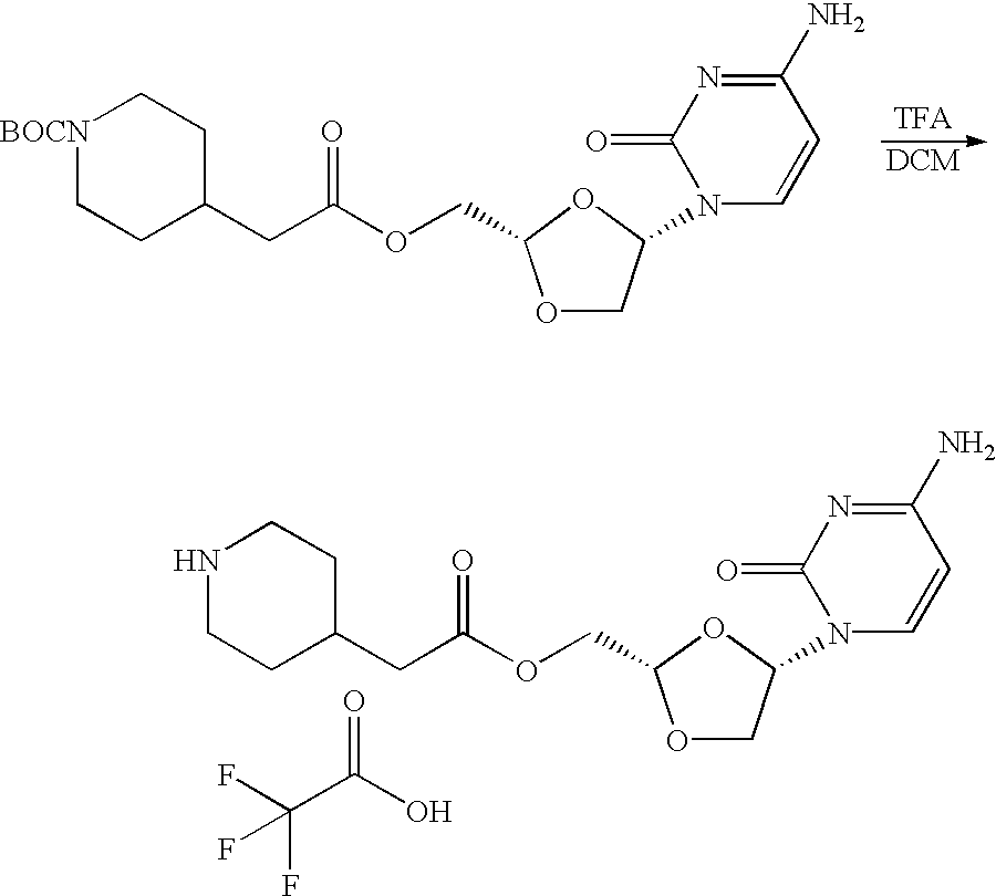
C1(=O)N=C(N)C=CN1C1COC(COC(CC2CCNCC2)=O)O1.O=C(O)C(F)(F)F.C1(=O)N=C(N)C=CN1C1COC(COC(CC2CC[BOCN]CC2)=O)O1
